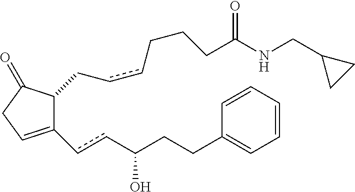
C1(=O)CC=C(ccC(CCC2=CC=CC=C2)O)C1CccCCCC(NCC1CC1)=O
